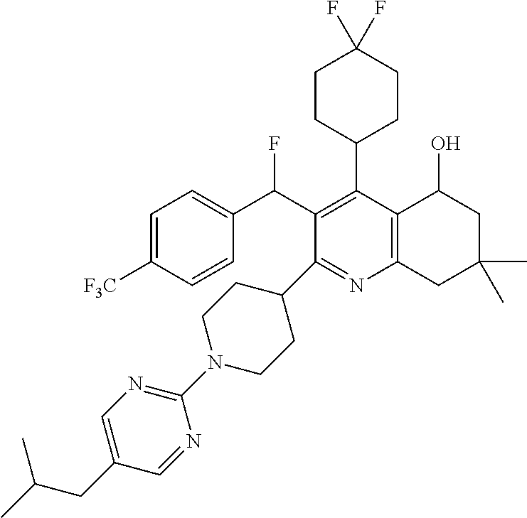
FC(C1=C(C2CCC(F)(F)CC2)C2=C(N=C1C1CCN(C3=NC=C(CC(C)C)C=N3)CC1)CC(C)(C)CC2O)C1=CC=C([F3C])C=C1
